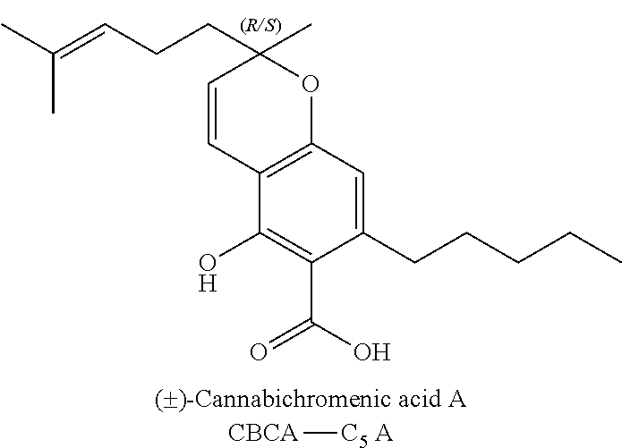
C12=C(C=C(CCCCC)C(C(=O)O)=C1O)OC(CCC=C(C)C)(C)C=C2.[CBCA][C5 A]
